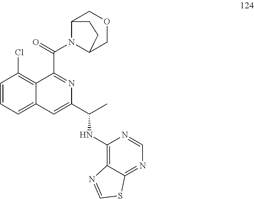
C1=CC=C2C(=C1Cl)C(C(N1C3COCC1CC3)=O)=NC(C(C)NC1=C3C(=NC=N1)SC=N3)=C2
